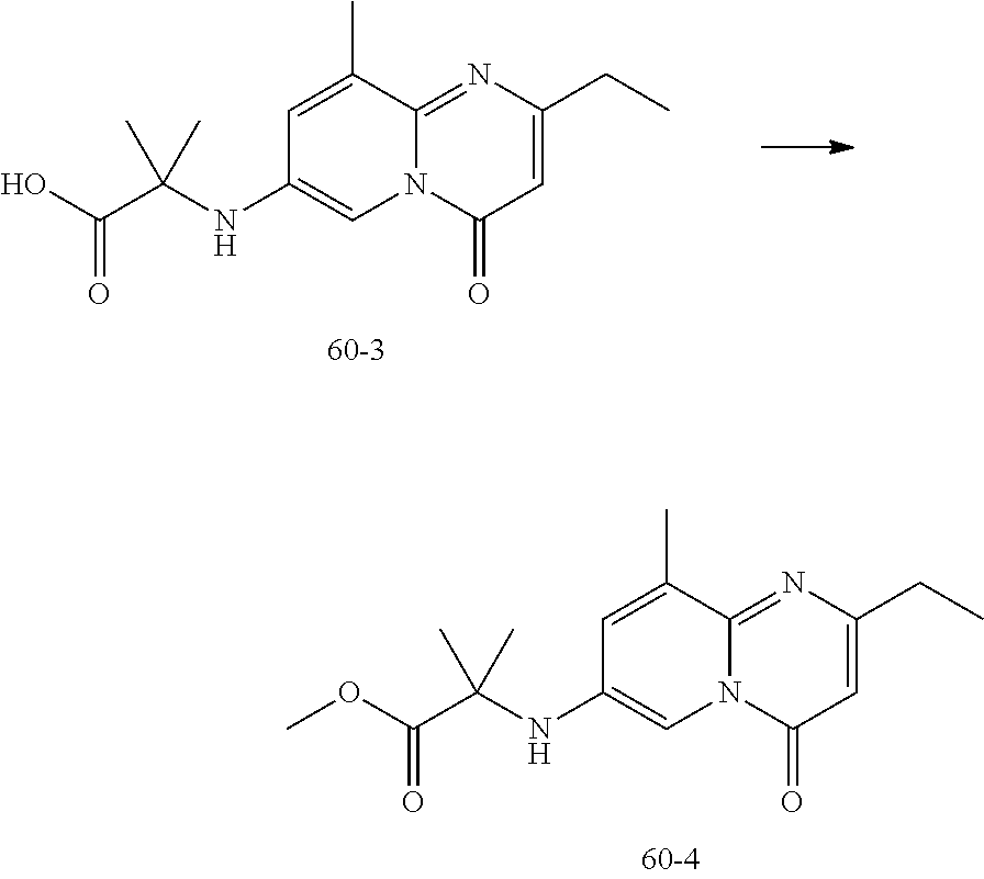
C1=C(C)C2=NC(CC)=CC(=O)N2C=C1NC(C(OC)=O)(C)C.C1=C(C)C2=NC(CC)=CC(=O)N2C=C1NC(C(O)=O)(C)C
